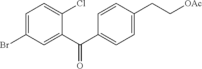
C1=C(Br)C=C(C(C2=CC=C(CC[OAc])C=C2)=O)C(Cl)=C1
